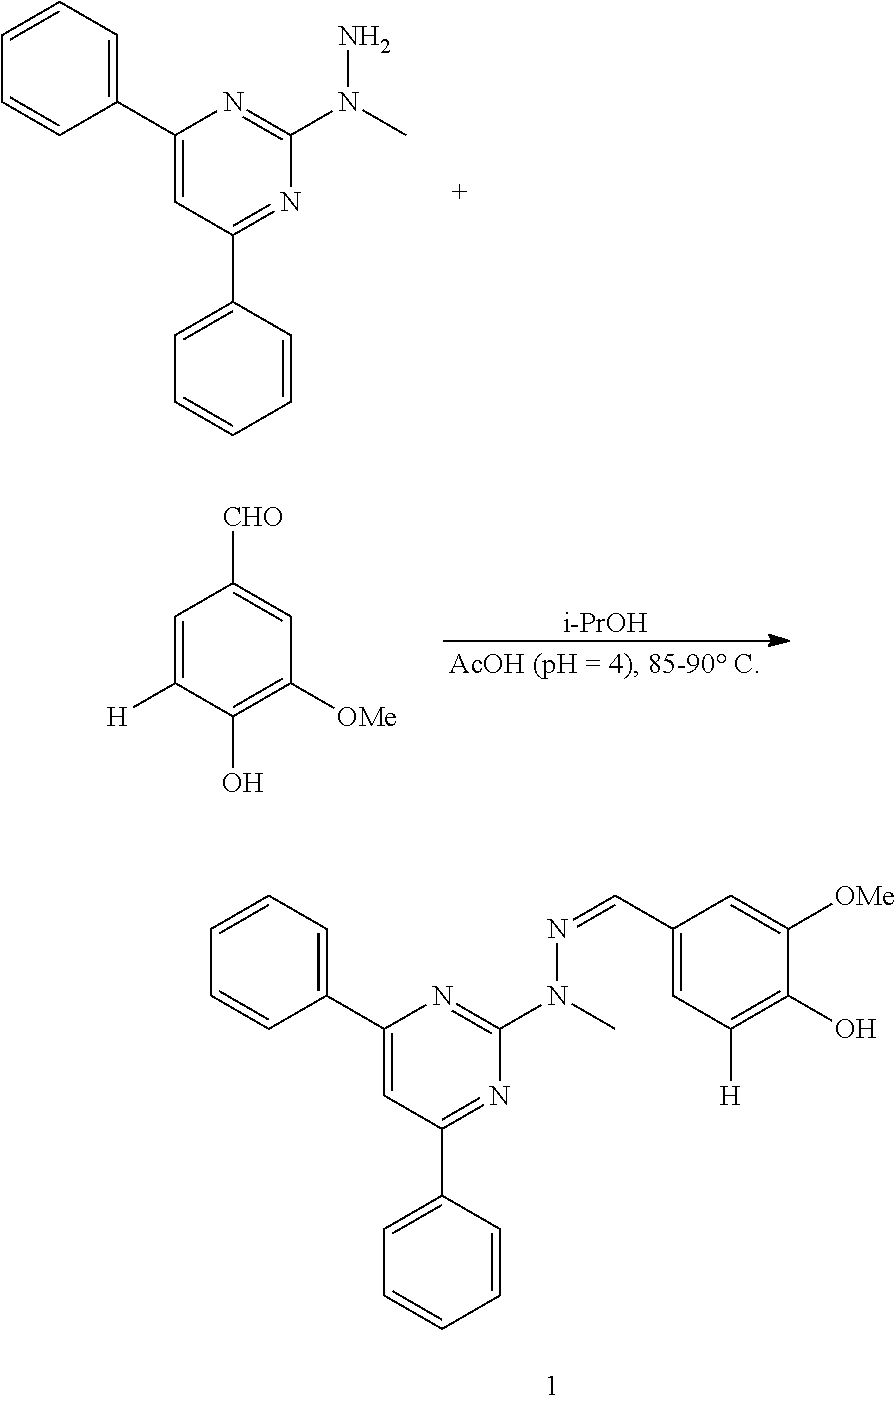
C1(C2=CC=CC=C2)=CC(C2=CC=CC=C2)=NC(N(C)N=CC2=CC([H])=C(O)C([OMe])=C2)=N1.C1(C2=CC=CC=C2)=CC(C2=CC=CC=C2)=NC(N(C)N)=N1.[i-PrOH].C1=C([H])C(O)=C([OMe])C=C1[CHO]
